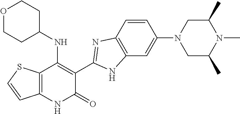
C1=CC2=C(C=C1N1CC(C)N(C)C(C)C1)NC(C1=C(NC3CCOCC3)C3=C(NC1=O)C=CS3)=N2
